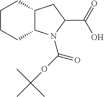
C12C(N(C(OC(C)(C)C)=O)C(C(=O)O)C1)CCCC2
